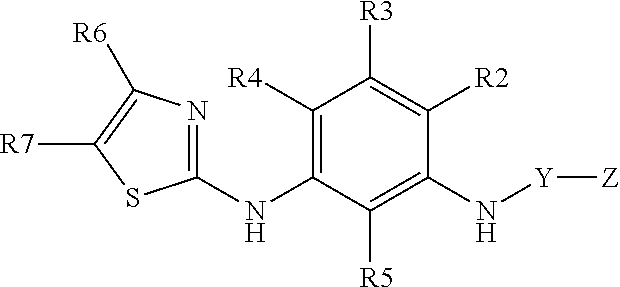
N(C1=C([R4])C([R3])=C([R2])C(N[Y][Z])=C1[R5])C1=NC([R6])=C([R7])S1
